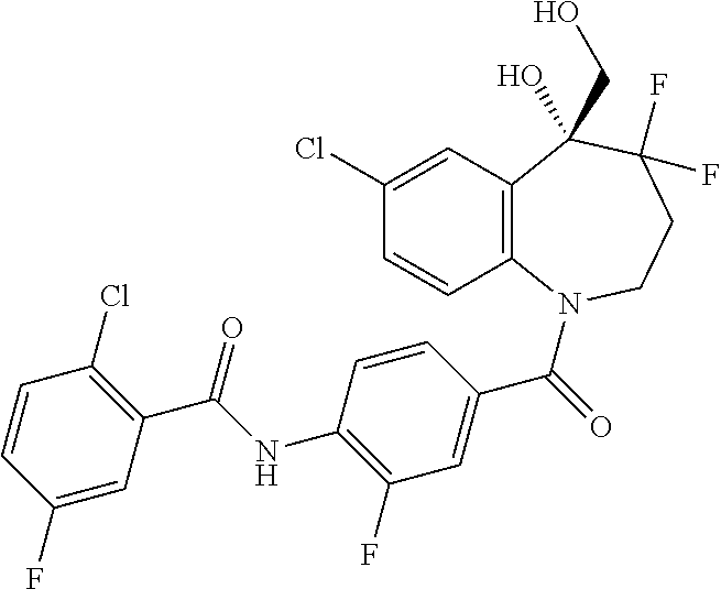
C12=C(N(C(=O)C3=CC(F)=C(NC(C4=C(Cl)C=CC(F)=C4)=O)C=C3)CCC(F)(F)C1(CO)O)C=CC(Cl)=C2
